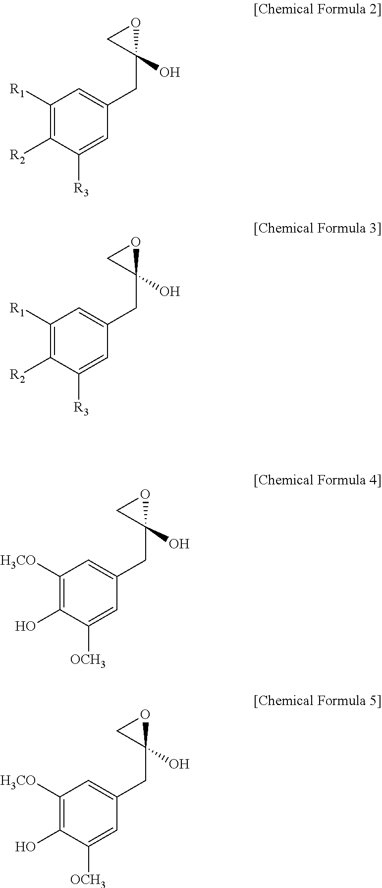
C1([R1])=C([R2])C([R3])=CC(CC2(O)OC2)=C1.C1([R1])=C([R2])C([R3])=CC(CC2(O)OC2)=C1.C1([H3CO])=C(O)C([OCH3])=CC(CC2(O)OC2)=C1.C1([H3CO])=C(O)C([OCH3])=CC(CC2(O)OC2)=C1
